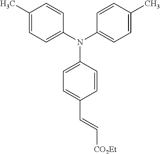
C1(C)=CC=C(N(C2=CC=C(C)C=C2)C2=CC=C(C=C[CO2Et])C=C2)C=C1
